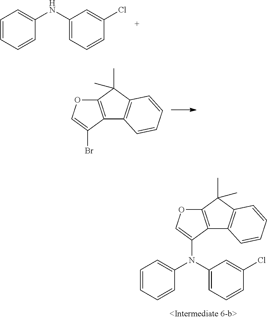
C12=C(C(C)(C)C3=C1C=CC=C3)OC=C2N(C1=CC=CC(Cl)=C1)C1=CC=CC=C1.C1=CC=CC(NC2=CC=CC(Cl)=C2)=C1.C12=C(C(C)(C)C3=C1C=CC=C3)OC=C2Br
